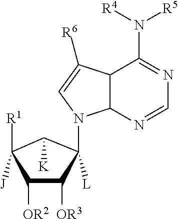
C1([OR2])C([OR3])C(N2C3C(C(N([R5])[R4])=NC=N3)C([R6])=C2)([L])C([K])C1([R1])[J]
